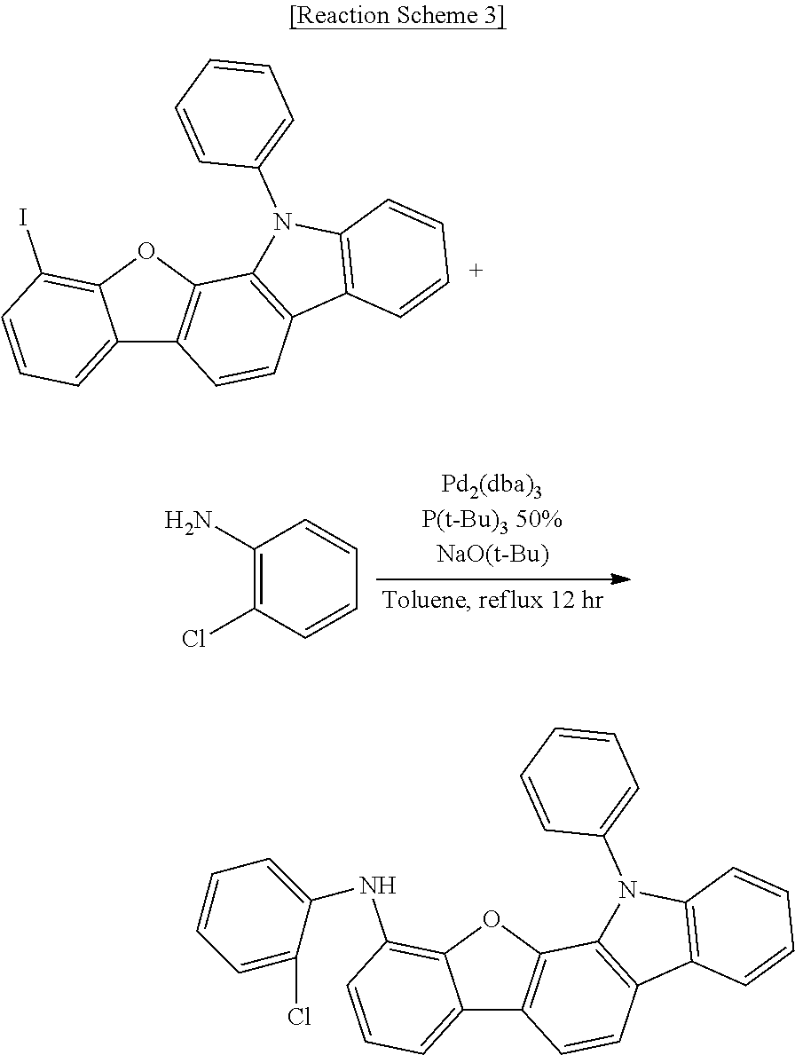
C1(N)=C(Cl)C=CC=C1.C12=CC=CC(I)=C1OC1=C2C=CC2=C1N(C1=CC=CC=C1)C1=C2C=CC=C1.C12=CC=CC(NC3=CC=CC=C3Cl)=C1OC1=C2C=CC2=C1N(C1=CC=CC=C1)C1=C2C=CC=C1
